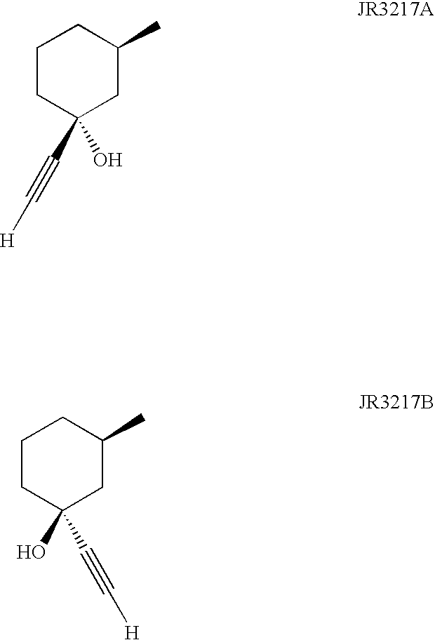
C1CC(C#C[H])(O)CC(C)C1.C1CC(C#C[H])(O)CC(C)C1
